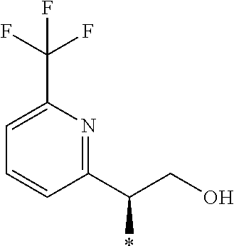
C1(C(F)(F)F)=CC=CC(C(CO)*)=N1
